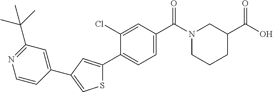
C1(C(O)=O)CN(C(C2=CC=C(C3=CC(C4=CC(C(C)(C)C)=NC=C4)=CS3)C(Cl)=C2)=O)CCC1
